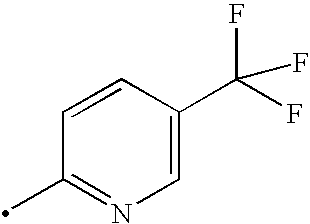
C1=CC(C)=NC=C1C(F)(F)F
